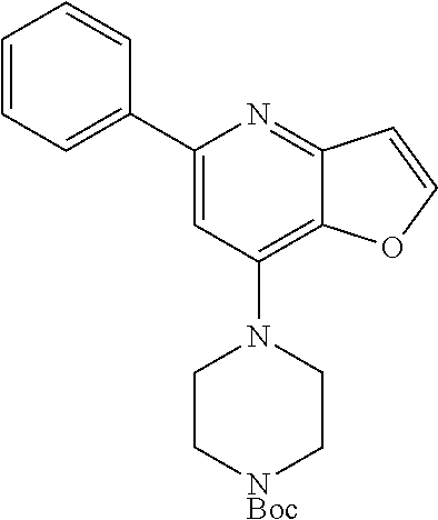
C1(C2=CC(N3CC[NBoc]CC3)=C3C(=N2)C=CO3)=CC=CC=C1
